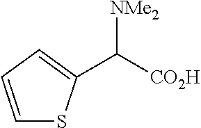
C1=CC=C(C([CO2H])[NMe2])S1
